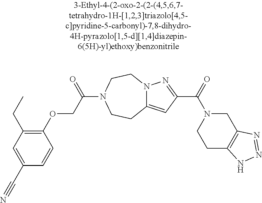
C1(C#N)=CC(CC)=C(OCC(=O)N2CCN3C(=CC(C(N4CCC5=C(C4)N=NN5)=O)=N3)CC2)C=C1
